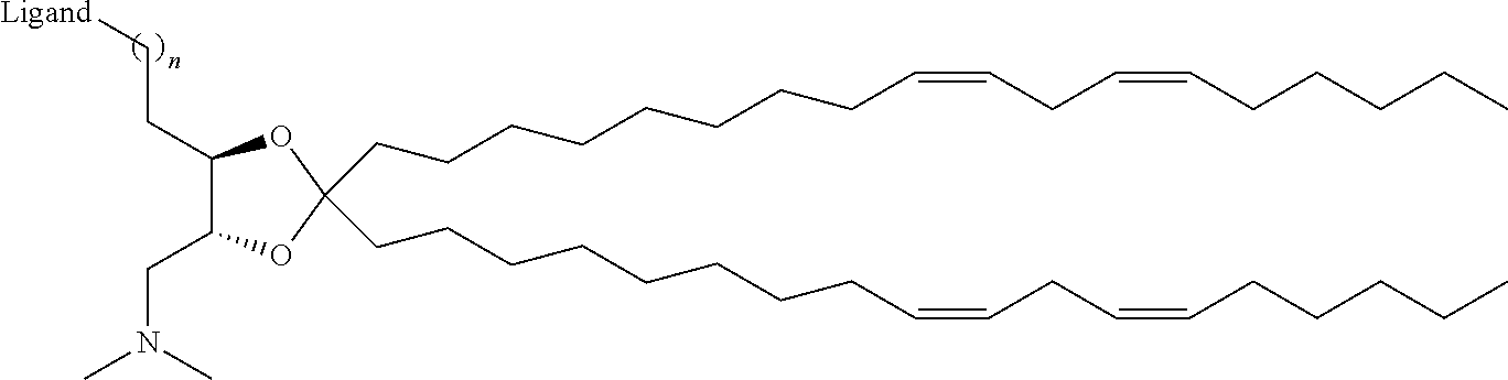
C(CCCCCCCC=CCC=CCCCCC)C1(CCCCCCCCC=CCC=CCCCCC)OC(CN(C)C)C(CC[Ligand])O1
